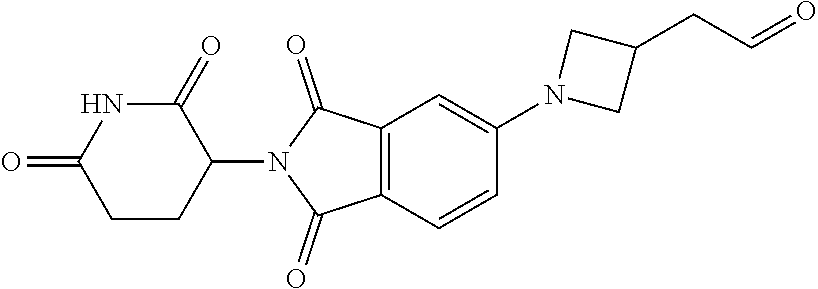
C1=C(N2CC(CC=O)C2)C=CC2=C1C(=O)N(C1CCC(=O)NC1=O)C2=O
